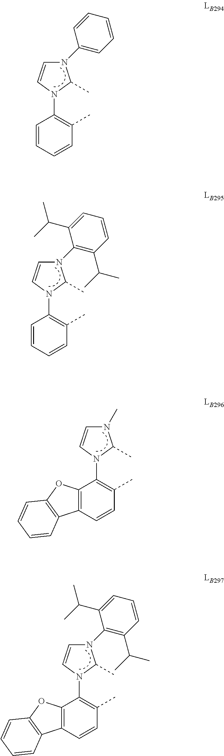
C1=CC=CC(C)=C1N1C=CN(C2=CC=CC=C2)C1C.C1=CC=CC(C)=C1N1C=CN(C2=C(C(C)C)C=CC=C2C(C)C)C1C.C12=C(C=CC(C)=C1N1C=CN(C)C1C)C1=C(O2)C=CC=C1.C12=C(C=CC(C)=C1N1C=CN(C3=C(C(C)C)C=CC=C3C(C)C)C1C)C1=C(O2)C=CC=C1
